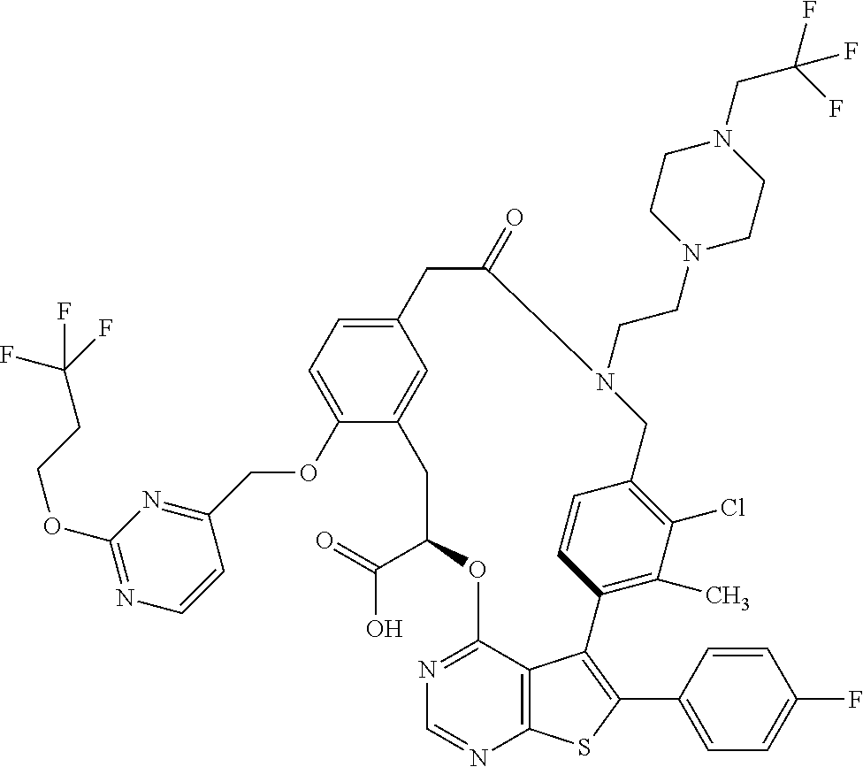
C1(C(=O)O)OC2=NC=NC3=C2C(=C(C2=CC=C(F)C=C2)S3)C2=C(C)C(Cl)=C(C=C2)CN(CCN2CCN(CC(F)(F)F)CC2)C(=O)CC2=CC=C(OCC3=NC(OCCC(F)(F)F)=NC=C3)C(=C2)C1
